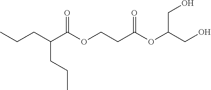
CCCC(C(OCCC(OC(CO)CO)=O)=O)CCC
